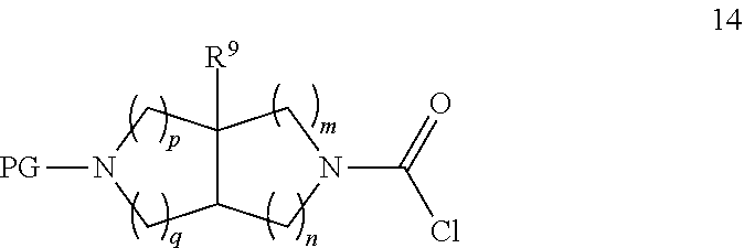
C12([R9])C(CN(C(Cl)=O)C1)CN([PG])C2
